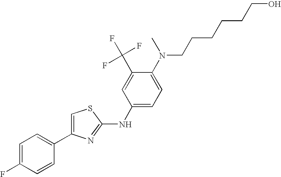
C1=C(F)C=CC(C2=CSC(NC3=CC=C(N(C)CCCCCCO)C(C(F)(F)F)=C3)=N2)=C1
